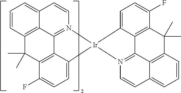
C12=CC=CC3=C1C1=N(C=C2)[Ir]2(C4=CC=C(F)C(=C14)C3(C)C)N1=C3C4=C(C(F)=CC=C42)C(C)(C)C2=C3C(=CC=C2)C=C1
